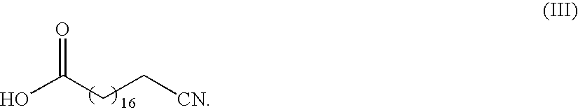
O=C(CC[CN])O
